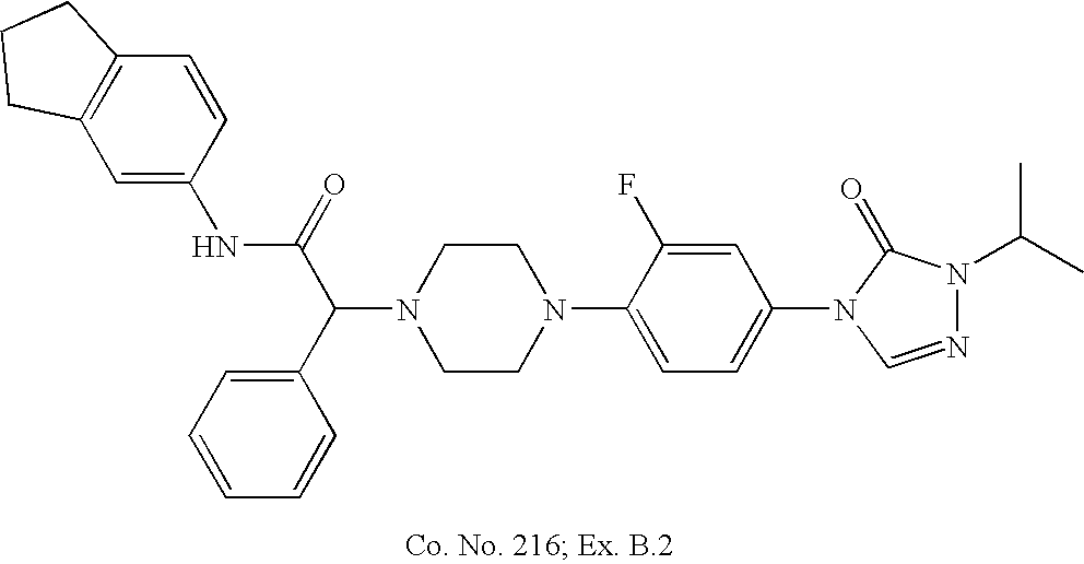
N1(C(C2=CC=CC=C2)C(=O)NC2=CC3=C(C=C2)CCC3)CCN(C2=CC=C(N3C=NN(C(C)C)C3=O)C=C2F)CC1
